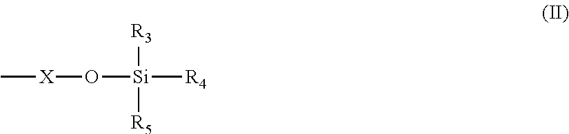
C[X]O[Si]([R3])([R5])[R4]
